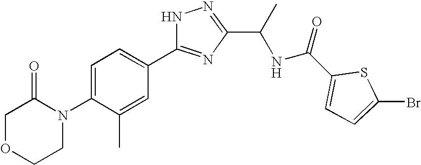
C1OCCN(C2=CC=C(C3=NC(C(NC(C4=CC=C(Br)S4)=O)C)=NN3)C=C2C)C1=O
